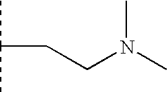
CC(C)CCN(C)C
